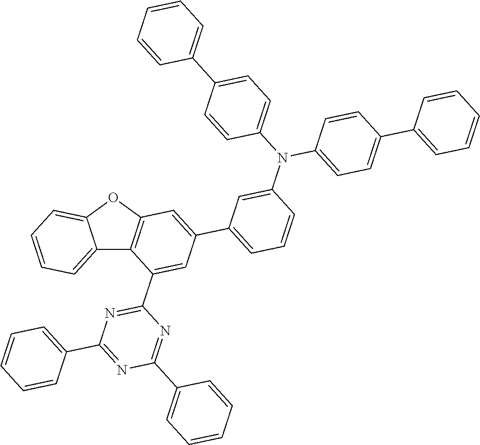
C12=CC=CC=C1OC1=C2C(C2=NC(C3=CC=CC=C3)=NC(C3=CC=CC=C3)=N2)=CC(C2=CC=CC(N(C3=CC=C(C4=CC=CC=C4)C=C3)C3=CC=C(C4=CC=CC=C4)C=C3)=C2)=C1
